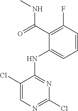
C1(C(=O)NC)=C(F)C=CC=C1NC1=NC(Cl)=NC=C1Cl
